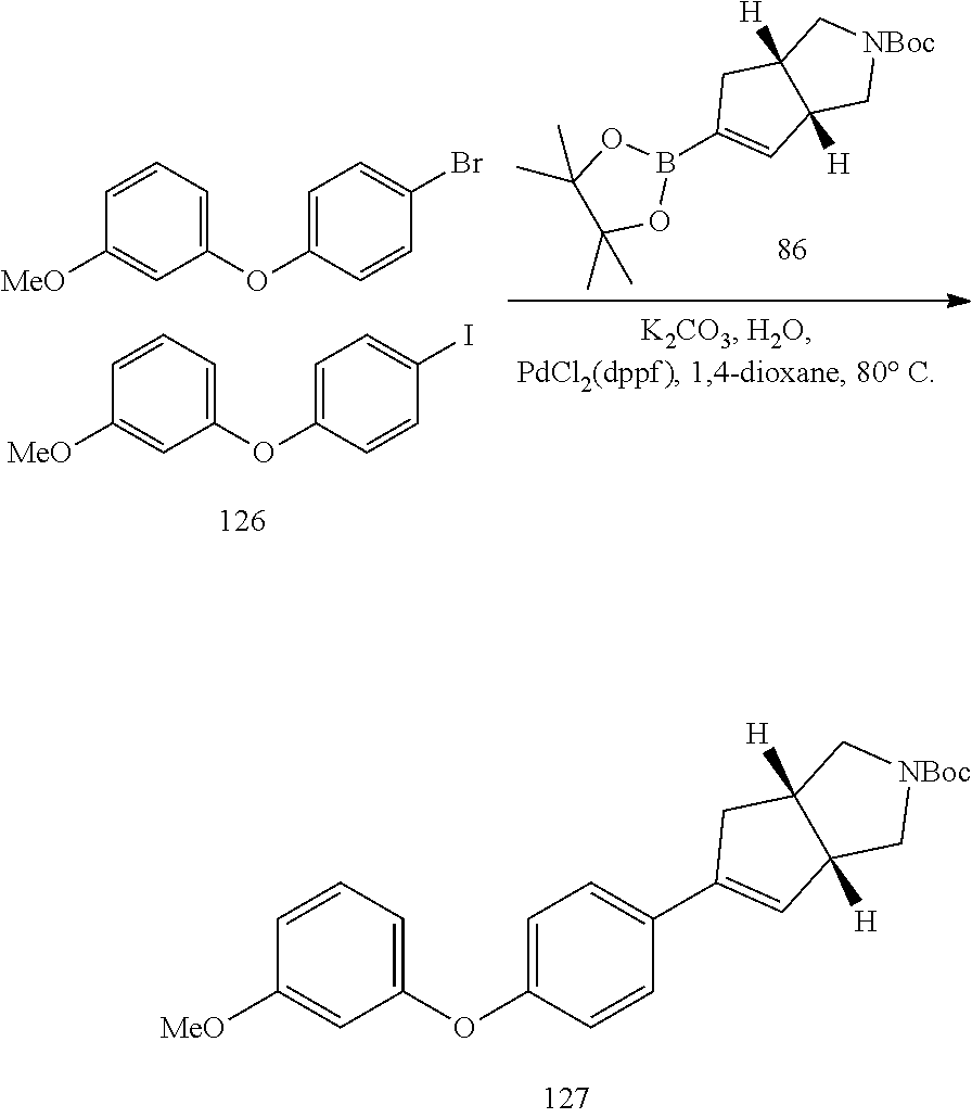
C1=CC=C(OC2=CC=C(Br)C=C2)C=C1[MeO].C1=CC=C(OC2=CC=C(I)C=C2)C=C1[MeO].C1(B2OC(C)(C)C(C)(C)O2)=CC2([H])C([H])(C1)C[NBoc]C2.C1(C2=CC=C(OC3=CC=CC([MeO])=C3)C=C2)=CC2([H])C([H])(C1)C[NBoc]C2
